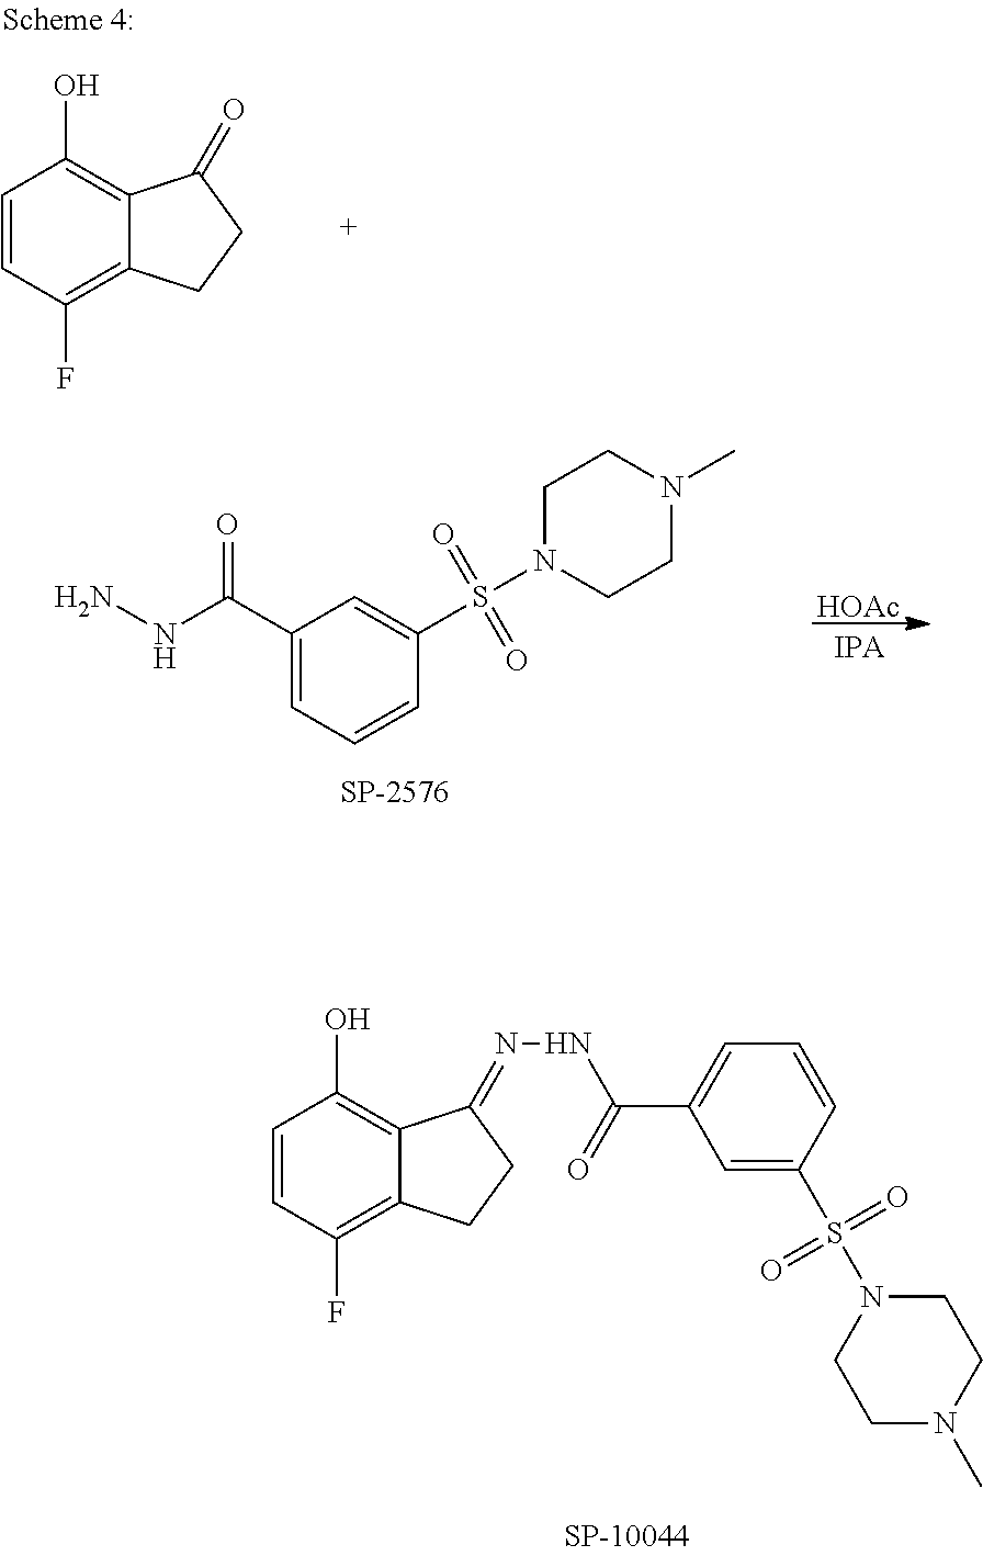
C1=CC(F)=C2C(=C1O)C(=NNC(C1=CC=CC(S(=O)(=O)N3CCN(C)CC3)=C1)=O)CC2.C1=CC(F)=C2C(=C1O)C(=O)CC2.C1(C(NN)=O)=CC=CC(S(N2CCN(C)CC2)(=O)=O)=C1.[HOAc]
